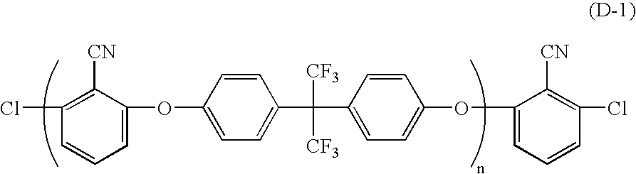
ClC1=C([CN])C(OC2=CC=C(C(C3=CC=C(OC4=CC=CC(Cl)=C4[CN])C=C3)([CF3])[CF3])C=C2)=CC=C1
